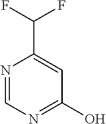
N1=CN=C(O)C=C1C(F)F
